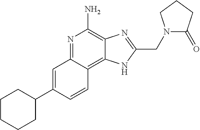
C1=C(C2CCCCC2)C=CC2=C3C(=C(N)N=C12)N=C(CN1C(=O)CCC1)N3
